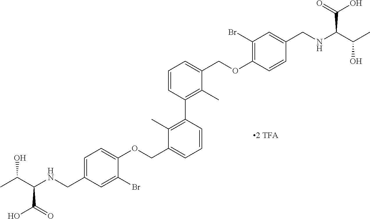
C1=C(CNC(C(C)O)C(O)=O)C=C(Br)C(OCC2=CC=CC(C3=C(C)C(COC4=C(Br)C=C(CNC(C(C)O)C(=O)O)C=C4)=CC=C3)=C2C)=C1
